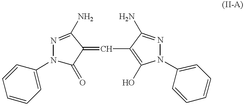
C1(N2C(=O)C(=CC3=C(O)N(C4=CC=CC=C4)N=C3N)C(N)=N2)=CC=CC=C1
